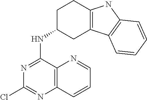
C12=C(C(NC3CC4=C(CC3)NC3=C4C=CC=C3)=NC(Cl)=N1)N=CC=C2
